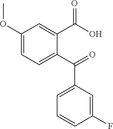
C1(OC)=CC=C(C(=O)C2=CC=CC(F)=C2)C(C(O)=O)=C1
